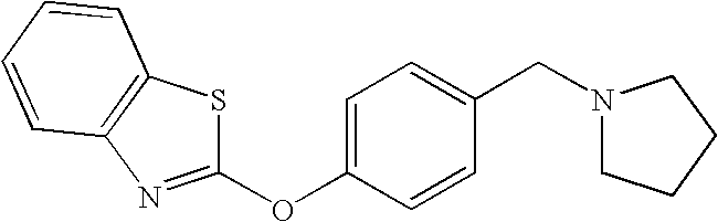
C1(CN2CCCC2)=CC=C(OC2=NC3=C(C=CC=C3)S2)C=C1
